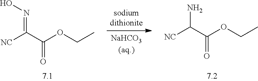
[NC]C(C(OCC)=O)=NO.[NC]C(C(OCC)=O)N
